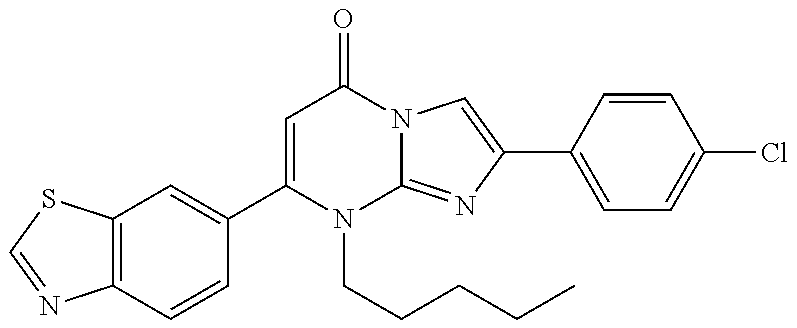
C12=C(C=C(C3=CC(=O)N4C(=NC(C5=CC=C(Cl)C=C5)=C4)N3CCCCC)C=C1)SC=N2
